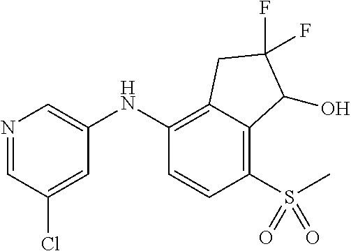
C1(NC2=C3C(=C(S(C)(=O)=O)C=C2)C(O)C(F)(F)C3)=CN=CC(Cl)=C1
